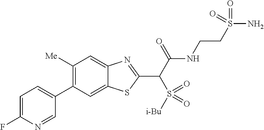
C1(C2=CC=C(F)N=C2)=C([Me])C=C2C(=C1)SC(C(C(NCCS(N)(=O)=O)=O)S(=O)([i-Bu])=O)=N2
